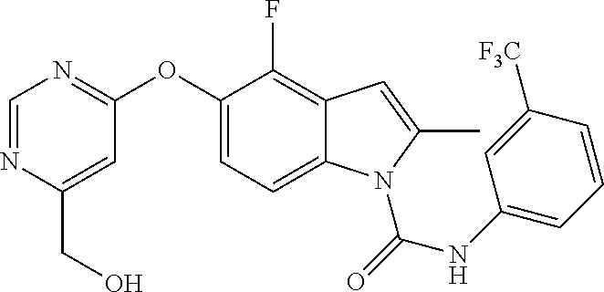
C1=NC(CO)=CC(OC2=CC=C3C(=C2F)C=C(C)N3C(=O)NC2=CC=CC([F3C])=C2)=N1
